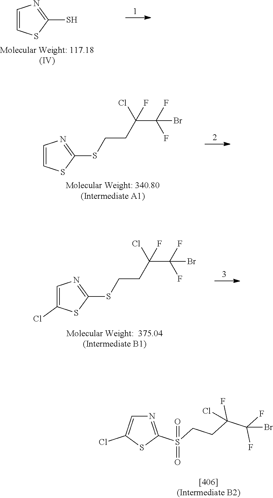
C1=CSC(S)=N1.C1=CSC(SCCC(Cl)(C(F)(F)Br)F)=N1.C1=C(Cl)SC(SCCC(Cl)(C(F)(F)Br)F)=N1.N1=C(S(CCC(C(F)(F)Br)(F)Cl)(=O)=O)SC(Cl)=C1
